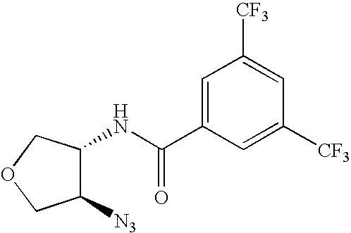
N(C(C1=CC([CF3])=CC([CF3])=C1)=O)C1COCC1[N3]
